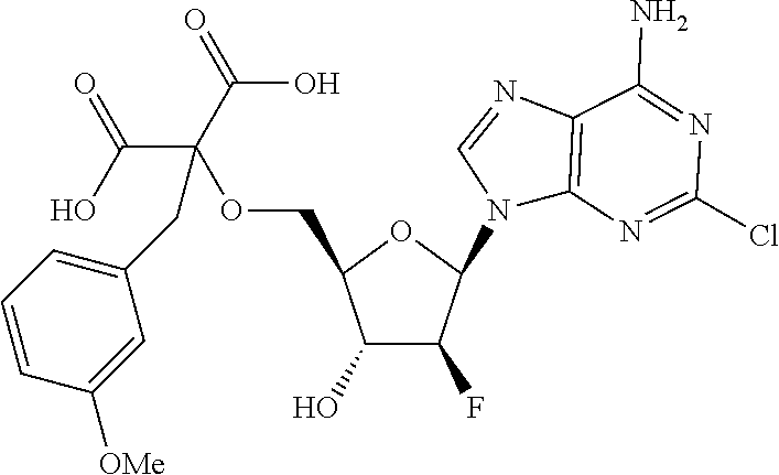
C1(O)C(F)C(N2C3=C(N=C2)C(N)=NC(Cl)=N3)OC1COC(C(O)=O)(C(O)=O)CC1=CC=CC([OMe])=C1
